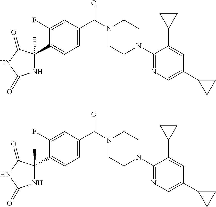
C1CN(C2=NC=C(C3CC3)C=C2C2CC2)CCN1C(=O)C1=CC=C(C2(C)NC(=O)NC2=O)C(F)=C1.C1CN(C2=NC=C(C3CC3)C=C2C2CC2)CCN1C(=O)C1=CC=C(C2(C)NC(=O)NC2=O)C(F)=C1
